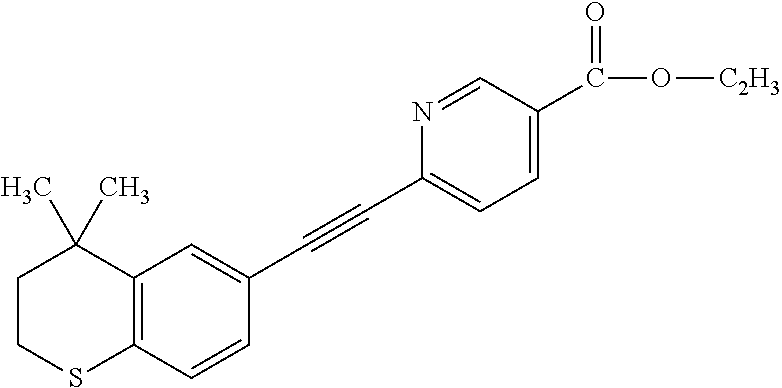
C12=C(C=CC(C#CC3=CC=C(C(=O)O[C2H3])C=N3)=C1)SCCC2(C)C
